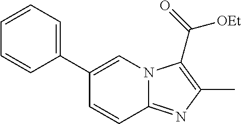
C1(C2=CC=CC=C2)=CN2C(=NC(C)=C2C(=O)[OEt])C=C1
